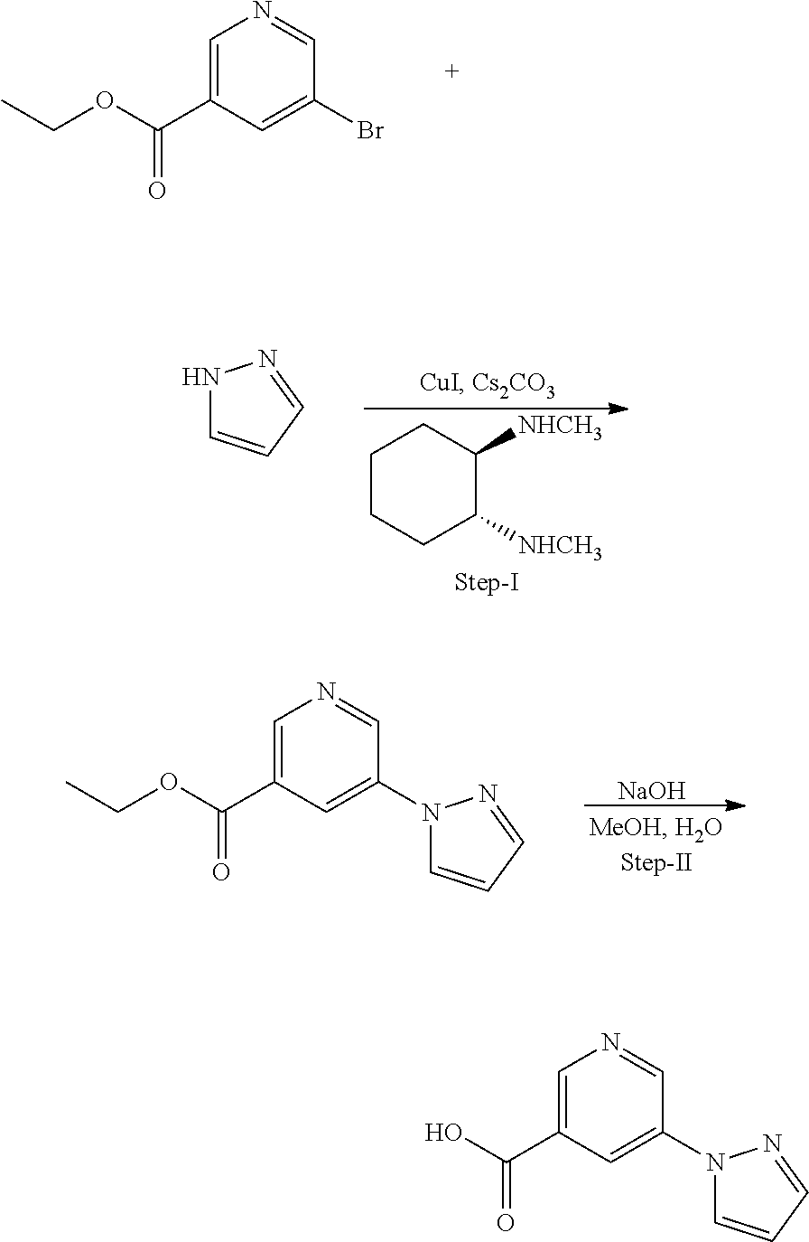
C1=C(C(OCC)=O)C=C(Br)C=N1.C1CCC([NHCH3])C([NHCH3])C1.N1C=CC=N1.[NaOH].C1=C(C(OCC)=O)C=C(N2C=CC=N2)C=N1.C1=C(C(O)=O)C=C(N2C=CC=N2)C=N1
